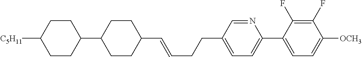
C1CC([C5H11])CCC1C1CCC(C=CCCC2=CC=C(C3=CC=C([OCH3])C(F)=C3F)N=C2)CC1
